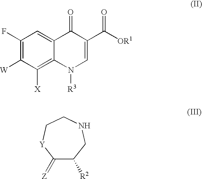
C1(F)=C([W])C([X])=C2C(=C1)C(=O)C(C([OR1])=O)=CN2[R3].C1(=[Z])C([R2])CNCC[Y]1
